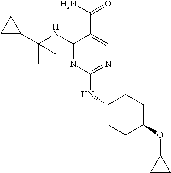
C1(NC(C2CC2)(C)C)=NC(NC2CCC(OC3CC3)CC2)=NC=C1C(N)=O
